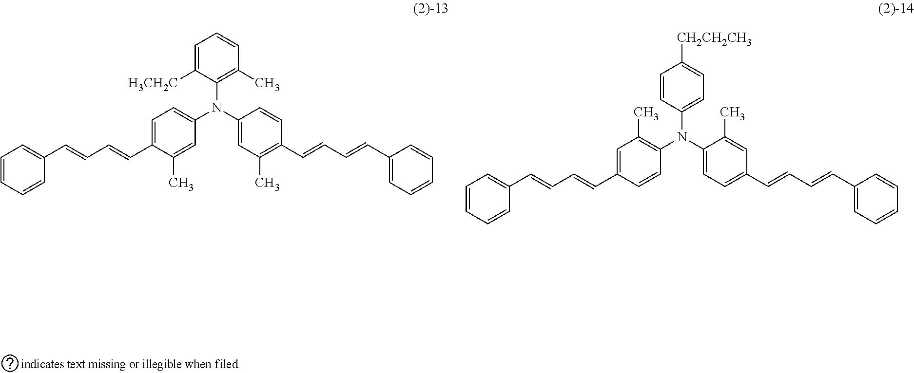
C1=C([H3CH2C])C(N(C2=CC(C)=C(C=CC=CC3=CC=CC=C3)C=C2)C2=CC=C(C=CC=CC3=CC=CC=C3)C(C)=C2)=C(C)C=C1.C1=CC(N(C2=CC=C(C=CC=CC3=CC=CC=C3)C=C2C)C2=C(C)C=C(C=CC=CC3=CC=CC=C3)C=C2)=CC=C1[CH2CH2CH3]
